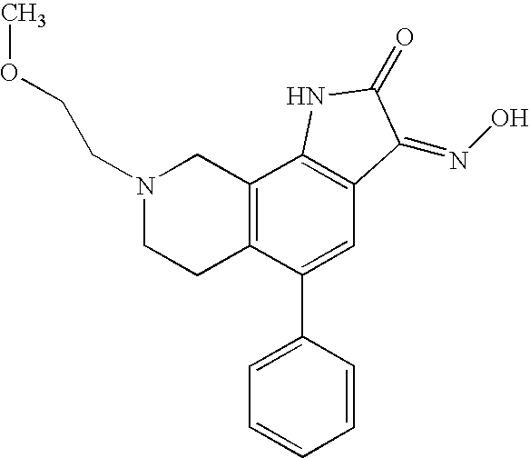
C12=C(C(C3=CC=CC=C3)=CC3=C1NC(=O)C3=NO)CCN(CCOC)C2
